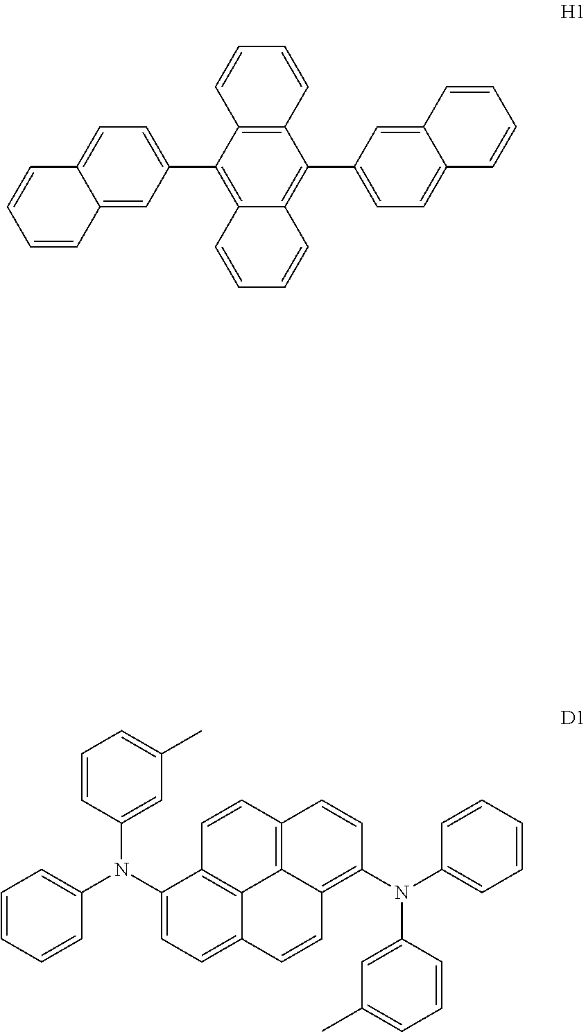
C12=C(C(C3=CC=C4C(=C3)C=CC=C4)=C3C(=C1C1=CC=C4C(=C1)C=CC=C4)C=CC=C3)C=CC=C2.C1=CC(N(C2=CC=CC=C2)C2=CC=C3C4=C2C=CC2=C4C(=C(N(C4=CC=CC=C4)C4=CC(C)=CC=C4)C=C2)C=C3)=CC(C)=C1
